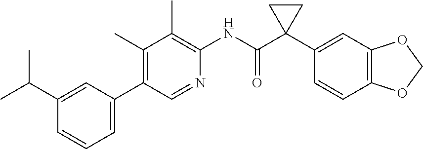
C1(C(C)C)=CC(C2=C(C)C(C)=C(NC(C3(C4=CC5=C(C=C4)OCO5)CC3)=O)N=C2)=CC=C1
